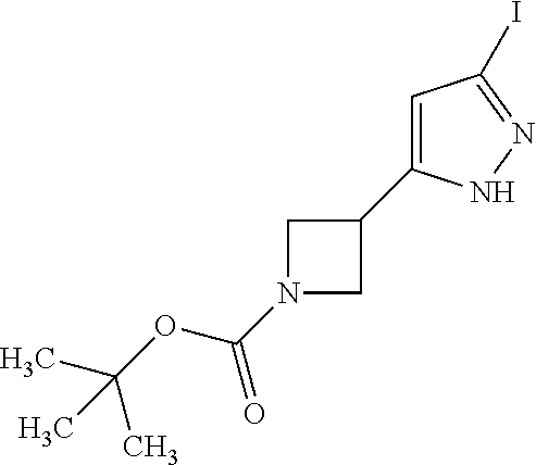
N1(C(OC(C)(C)C)=O)CC(C2=CC(I)=NN2)C1
